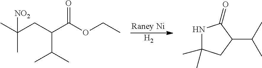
[H2].C(C(C(OCC)=O)C(C)C)C(C)(C)[NO2].N1C(C)(C)CC(C(C)C)C1=O
